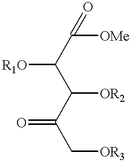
C(C(C(C(C[OR3])=O)[OR2])[R1O])(=O)[OMe]
